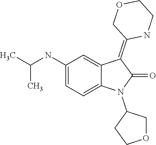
C1(N2C(=O)C(=C3COCCN3)C3=CC(NC(C)C)=CC=C23)CCOC1
